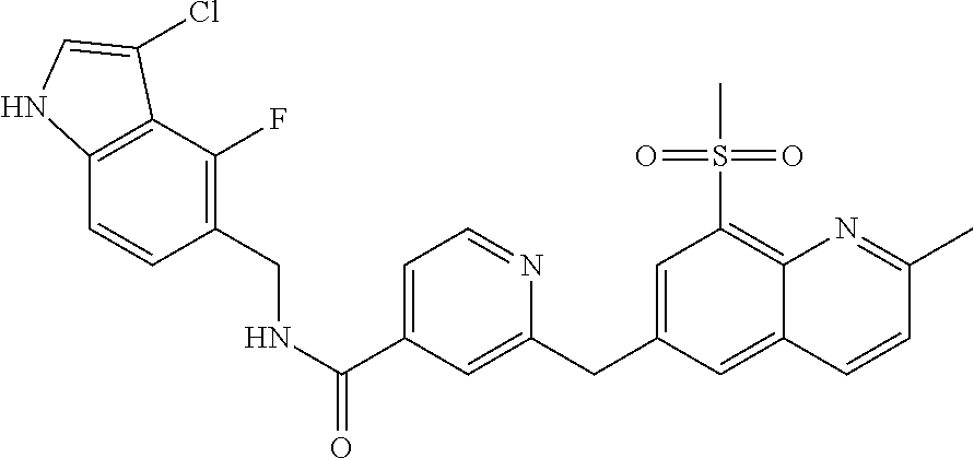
N(C(C1=CC=NC(CC2=CC(S(C)(=O)=O)=C3C(=C2)C=CC(C)=N3)=C1)=O)CC1=C(F)C2=C(C=C1)NC=C2Cl
